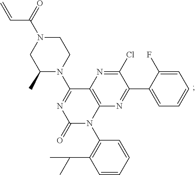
C1(Cl)=NC2=C(N=C1C1=CC=CC=C1F)N(C1=C(C(C)C)C=CC=C1)C(=O)N=C2N1CCN(C(=O)C=C)CC1C
